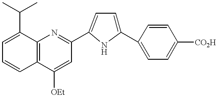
C12=C(C([OEt])=CC(C3=CC=C(C4=CC=C([CO2H])C=C4)N3)=N1)C=CC=C2C(C)C
